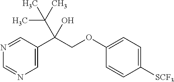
C1=C(C(COC2=CC=C([SCF3])C=C2)(C(C)(C)C)O)C=NC=N1
